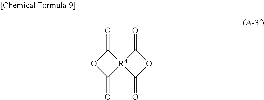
O1C(=O)[R4]2(C1=O)C(=O)OC2=O
